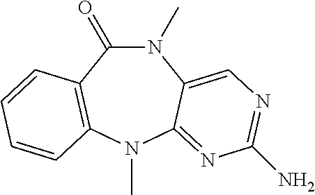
N1(C)C(=O)C2=C(N(C)C3=NC(N)=NC=C13)C=CC=C2
